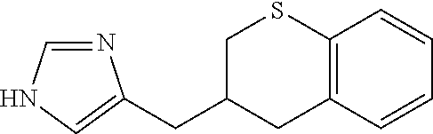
N1=CNC=C1CC1CC2=C(SC1)C=CC=C2
